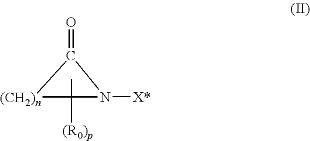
[(CH2)n]1C(C)([(R0)p])N([X*])C1=O
